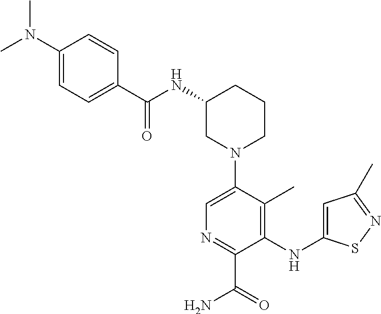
C1N(C2=CN=C(C(=O)N)C(NC3=CC(C)=NS3)=C2C)CCCC1NC(=O)C1=CC=C(N(C)C)C=C1
